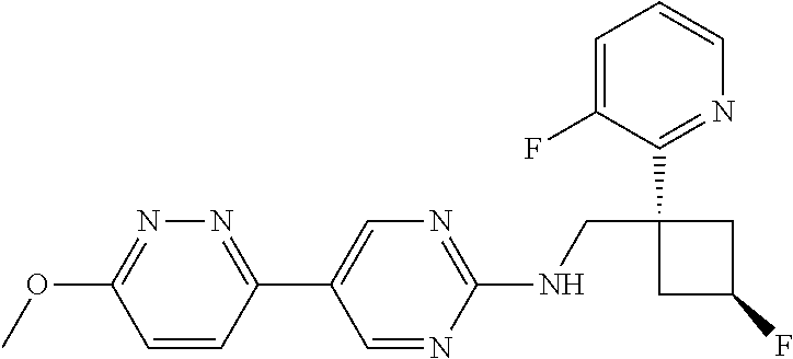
C1=NC(NCC2(C3=NC=CC=C3F)CC(F)C2)=NC=C1C1=NN=C(OC)C=C1
